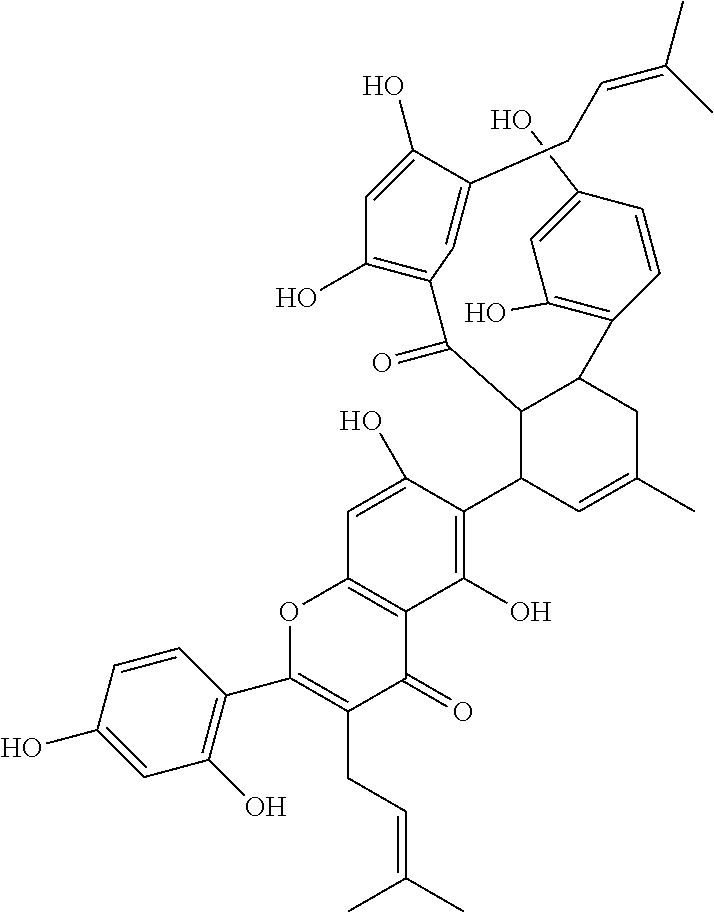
C1(O)=C(C2=C(CC=C(C)C)C(=O)C3=C(O2)C=C(O)C(C2C=C(C)CC(C4=C(O)C=C(O)C=C4)C2C(C2=C(O)C=C(O)C(CC=C(C)C)=C2)=O)=C3O)C=CC(O)=C1
